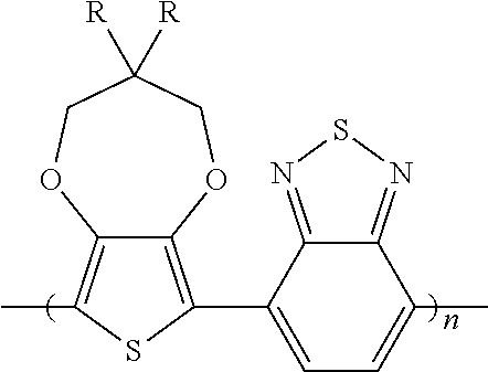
C12=C(C3=CC=C(C)C4=NSN=C34)SC(C)=C1OCC([R])([R])CO2
